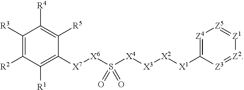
C1([R3])=C([R2])C([R1])=C([X7][X6]S([X4][X3][X2][X1]C2=[Z4][Z5]=[Z1][Z2]=[Z3]2)(=O)=O)C([R5])=C1[R4]
